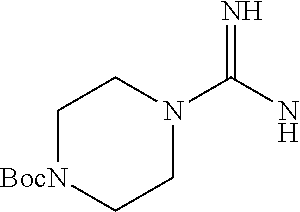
C1[BocN]CCN(C(N)=N)C1
